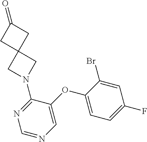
C1=C(Br)C(OC2=CN=CN=C2N2CC3(C2)CC(=O)C3)=CC=C1F
